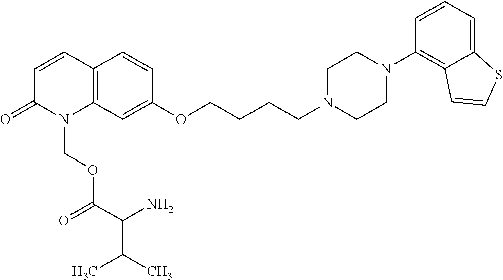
C12=C(C=C(OCCCCN3CCN(C4=C5C(=CC=C4)SC=C5)CC3)C=C1)N(COC(C(N)C(C)C)=O)C(=O)C=C2
